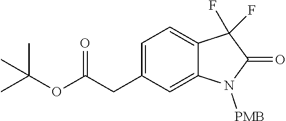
C1=C(CC(OC(C)(C)C)=O)C=C2C(=C1)C(F)(F)C(=O)N2[PMB]
